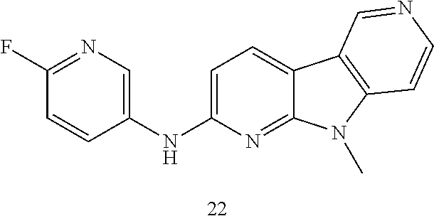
C1=C(NC2=CN=C(F)C=C2)N=C2C(=C1)C1=C(N2C)C=CN=C1
